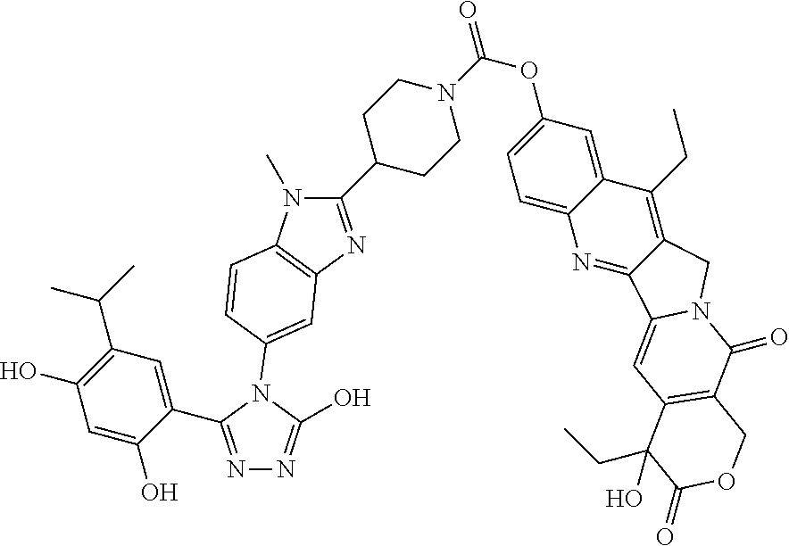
C1(C2CCN(C(=O)OC3=CC=C4C(=C3)C(CC)=C3C(=N4)C4=CC5=C(C(=O)N4C3)COC(=O)C5(CC)O)CC2)=NC2=C(N1C)C=CC(N1C(O)=NN=C1C1=CC(C(C)C)=C(O)C=C1O)=C2
